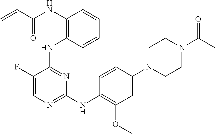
N(C1=C(NC2=NC(NC3=C(OC)C=C(N4CCN(C(=O)C)CC4)C=C3)=NC=C2F)C=CC=C1)C(C=C)=O
